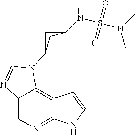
C1=C2C(=C3C(=N1)NC=C3)N(C13CC(NS(N(C)C)(=O)=O)(C1)C3)C=N2
